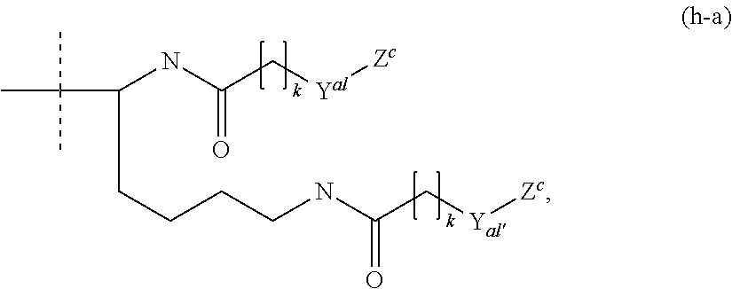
CC(C)(C)C(NC(C[Yal][Zc])=O)CCCCNC(C[Yal][Zc])=O
